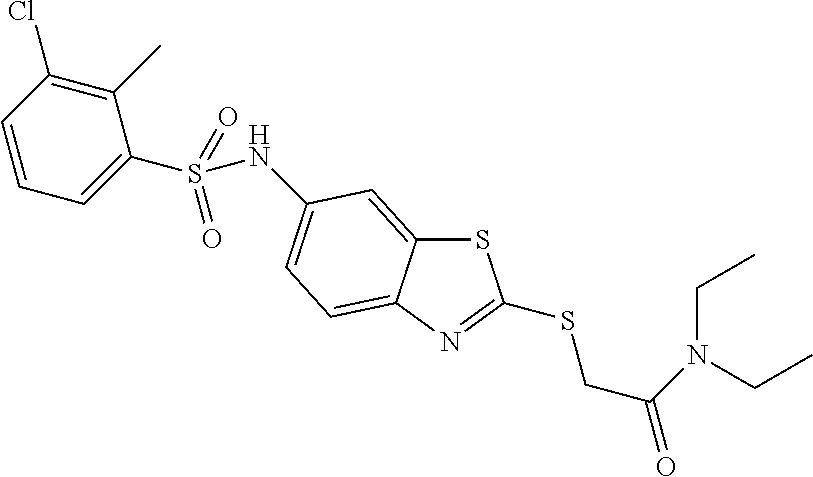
S1C2=CC(NS(C3=CC=CC(Cl)=C3C)(=O)=O)=CC=C2N=C1SCC(=O)N(CC)CC
